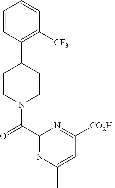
C1=CC(C2CCN(C(=O)C3=NC(C)=CC([CO2H])=N3)CC2)=C([CF3])C=C1
